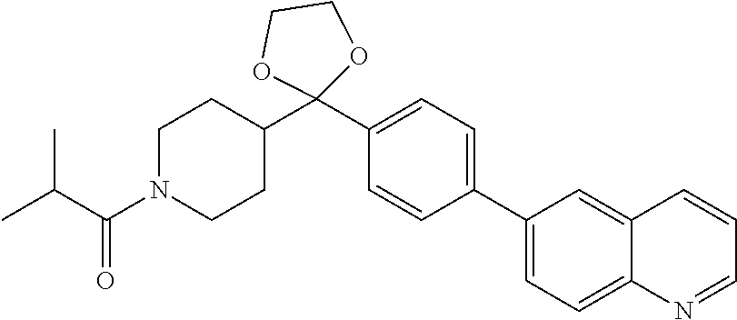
C1=C(C2=CC=C(C3(C4CCN(C(C(C)C)=O)CC4)OCCO3)C=C2)C=C2C=CC=NC2=C1
